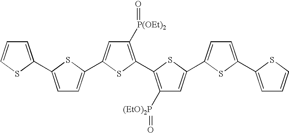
C1([P(OEt)2]=O)=C(C2=C([(EtO)2P]=O)C=C(C3=CC=C(C4=CC=CS4)S3)S2)SC(C2=CC=C(C3=CC=CS3)S2)=C1
